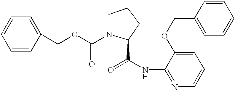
C1(COC(N2C(C(=O)NC3=NC=CC=C3OCC3=CC=CC=C3)CCC2)=O)=CC=CC=C1
